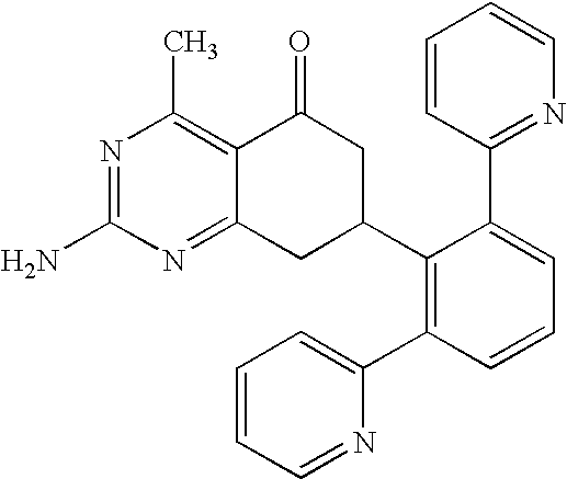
C12=NC(N)=NC(C)=C1C(=O)CC(C1=C(C3=CC=CC=N3)C=CC=C1C1=NC=CC=C1)C2
